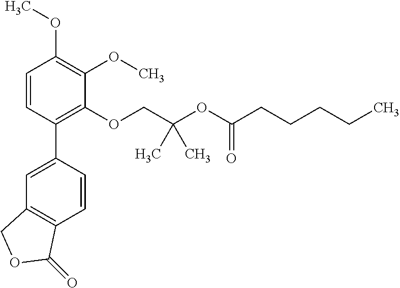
C1=CC(C2=CC3=C(C=C2)C(=O)OC3)=C(OCC(OC(CCCCC)=O)(C)C)C(OC)=C1OC
